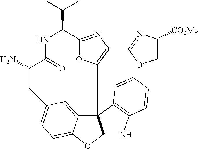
N1C(=O)C(N)CC2=CC=C3C(=C2)C2(C4=C(C5=NC([CO2Me])CO5)N=C(O4)C1C(C)C)C(O3)NC1=C2C=CC=C1
